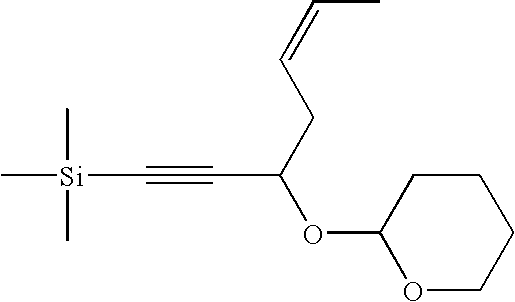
C[Si](C#CC(OC1OCCCC1)CC=CC)(C)C
